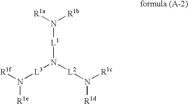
[R1f]N([L3]N([L2]N([R1d])[R1c])[L1]N([R1a])[R1b])[R1e]
